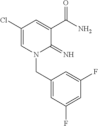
C1(Cl)=CN(CC2=CC(F)=CC(F)=C2)C(=N)C(C(N)=O)=C1
